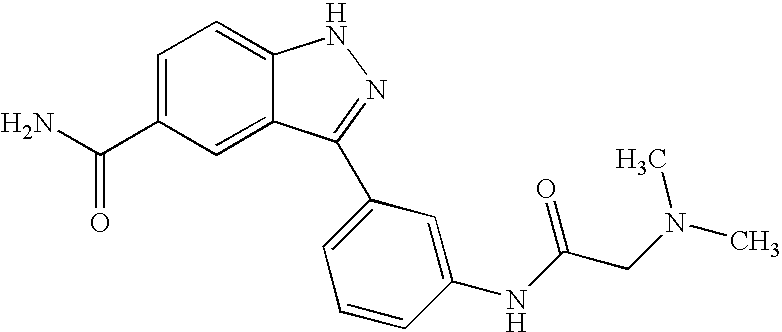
C(C1=CC=C2C(=C1)C(C1=CC=CC(NC(CN(C)C)=O)=C1)=NN2)(N)=O
